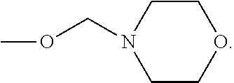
COCN1CCOCC1
